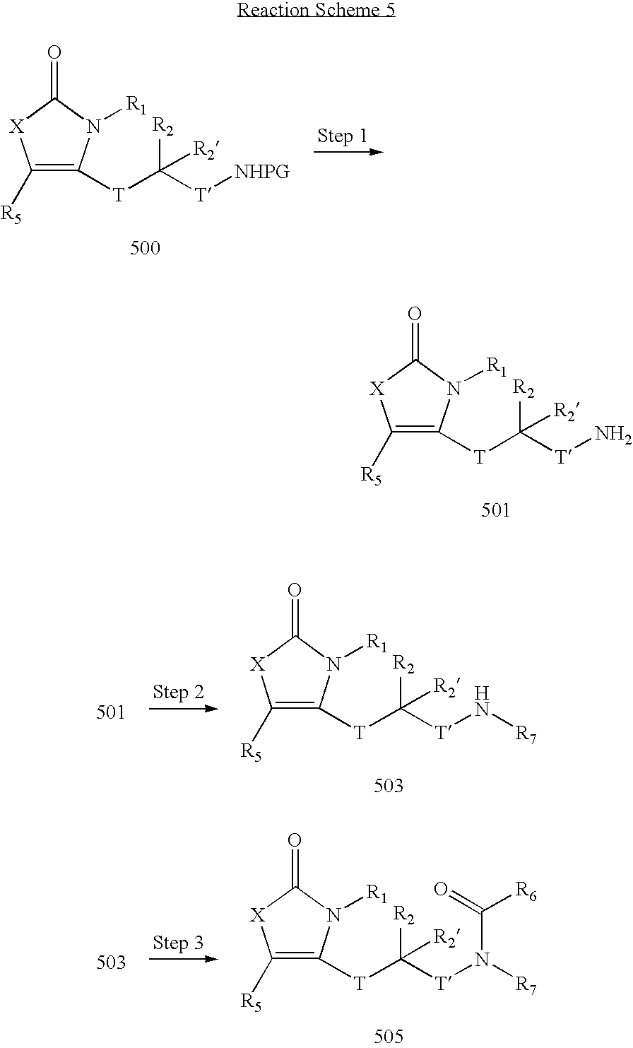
[T](C([T]N)([R2])[R2])C1=C([R5])[X]C(=O)N1[R1].[T](C([T][NHPG])([R2])[R2])C1=C([R5])[X]C(=O)N1[R1].[T](C([T]N[R7])([R2])[R2])C1=C([R5])[X]C(=O)N1[R1].[T](C([T]N([R7])C(=O)[R6])([R2])[R2])C1=C([R5])[X]C(=O)N1[R1]
